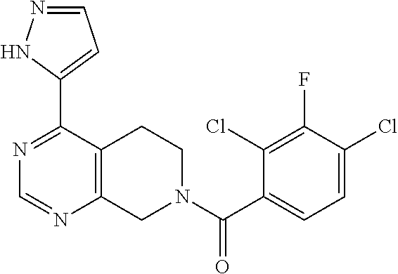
N1=C(C2=CC=NN2)C2=C(N=C1)CN(C(C1=CC=C(Cl)C(F)=C1Cl)=O)CC2
